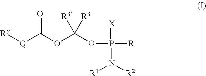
[Rg][Q]C(OC(OP([R])(=[X])N([R1])[R2])([R3])[R3])=O
